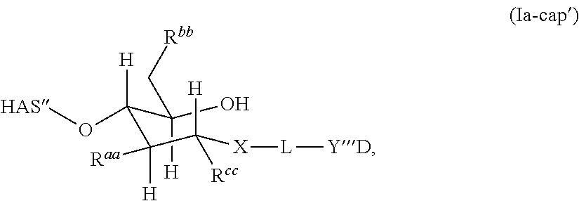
C(C(C(C([X][L][YD])([H])[Rcc])([H])[Raa])([H])O[HAS])(O)(C[Rbb])[H]
